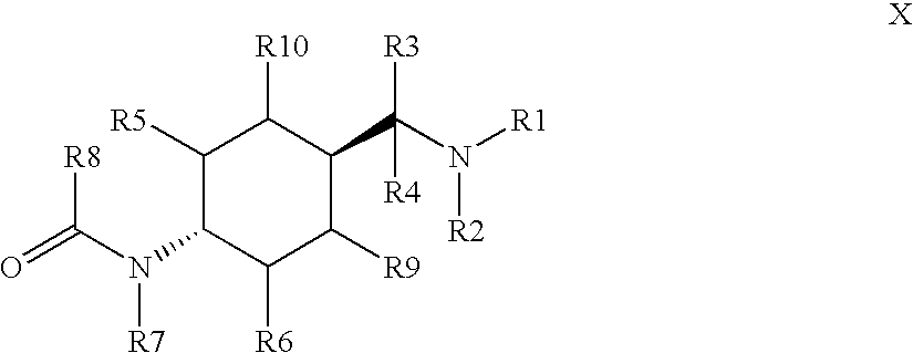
[R8]C(N([R7])C1C([R5])C([R10])C(C([R3])([R4])N([R1])[R2])C([R9])C1[R6])=O
